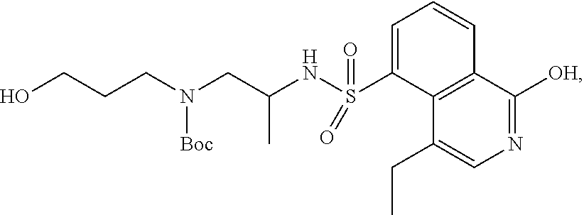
C1=C(S(NC(CN(CCCO)[Boc])C)(=O)=O)C2=C(C=C1)C([OH])=NC=C2CC
